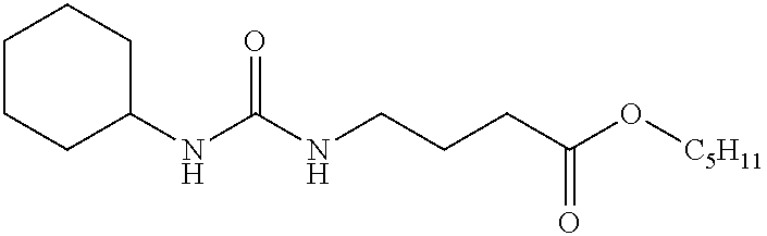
C1CCC(NC(NCCCC(O[C5H11])=O)=O)CC1
